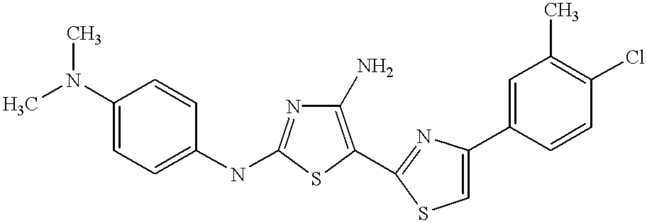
C1(N)=C(C2=NC(C3=CC(C)=C(Cl)C=C3)=CS2)SC(NC2=CC=C(N(C)C)C=C2)=N1
